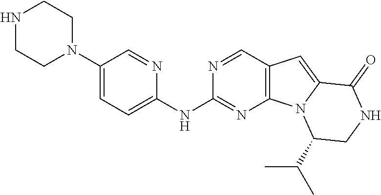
C1=C(N2CCNCC2)C=NC(NC2=NC3=C(C=N2)C=C2N3C(C(C)C)CNC2=O)=C1
